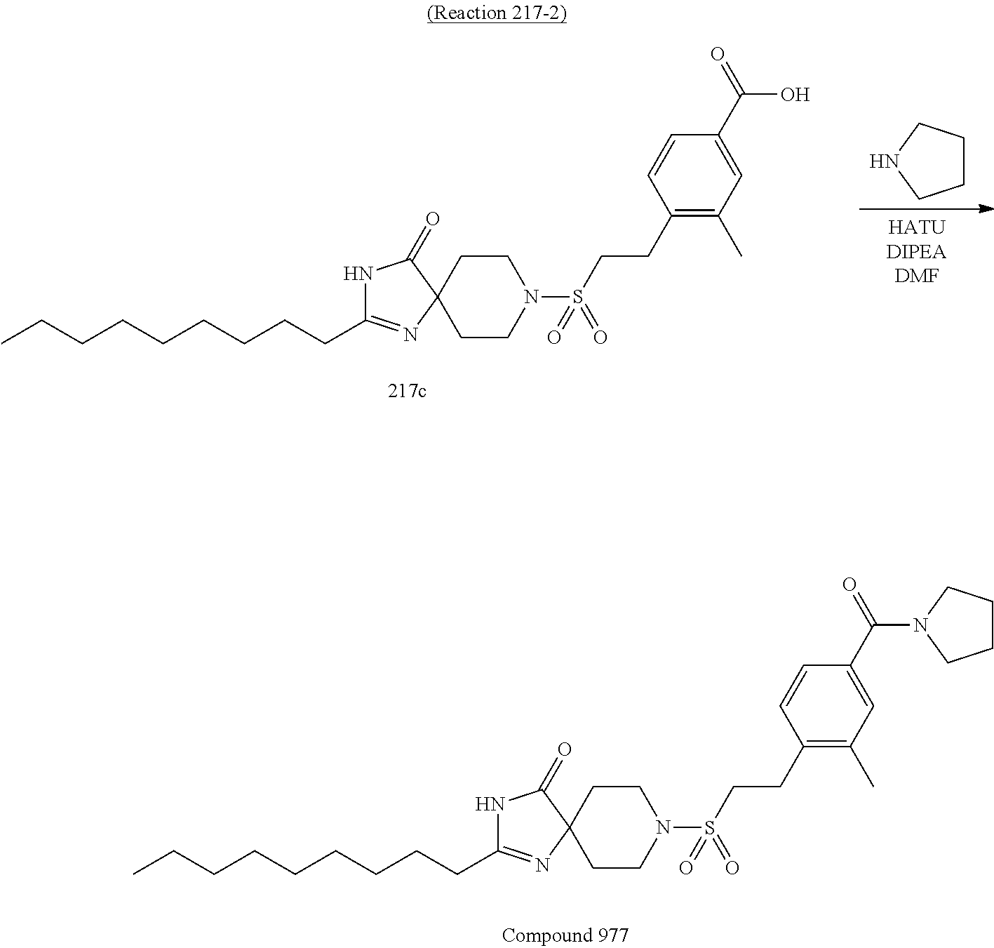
N1C(CCCCCCCCC)=NC2(C1=O)CCN(S(CCC1=C(C)C=C(C(=O)N3CCCC3)C=C1)(=O)=O)CC2.C(CC1=NC2(C(=O)N1)CCN(S(CCC1=C(C)C=C(C(=O)O)C=C1)(=O)=O)CC2)CCCCCCC.C1CCNC1
